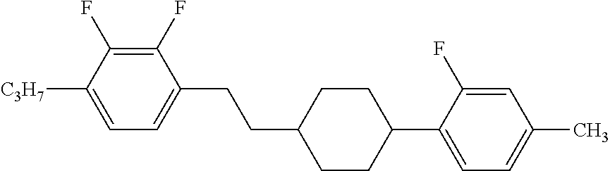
C1(F)=C(F)C([C3H7])=CC=C1CCC1CCC(C2=CC=C(C)C=C2F)CC1
